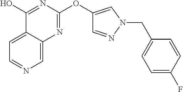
C1(OC2=NC3=CN=CC=C3C(O)=N2)=CN(CC2=CC=C(F)C=C2)N=C1
